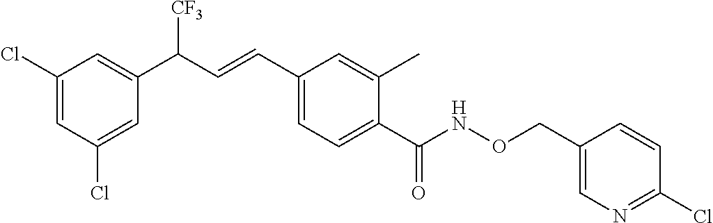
C1(Cl)=CC(C(C=CC2=CC=C(C(NOCC3=CN=C(Cl)C=C3)=O)C(C)=C2)[CF3])=CC(Cl)=C1
